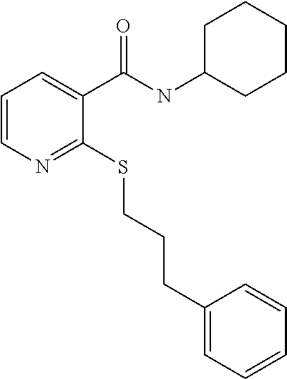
C1=CN=C(SCCCC2=CC=CC=C2)C(C(NC2CCCCC2)=O)=C1
